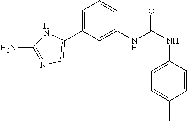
C1(NC(NC2=CC=C(C)C=C2)=O)=CC(C2=CN=C(N)N2)=CC=C1
